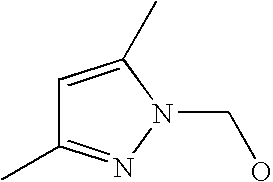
C1=C(C)N(CO)N=C1C
